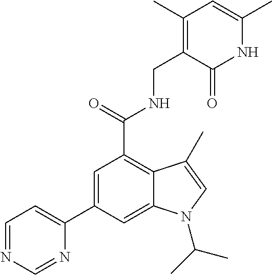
N1C(C)=CC(C)=C(CNC(C2=C3C(=CC(C4=CC=NC=N4)=C2)N(C(C)C)C=C3C)=O)C1=O
